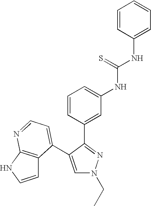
C1(NC(=S)NC2=CC=CC(C3=NN(CC)C=C3C3=CC=NC4=C3C=CN4)=C2)=CC=CC=C1
